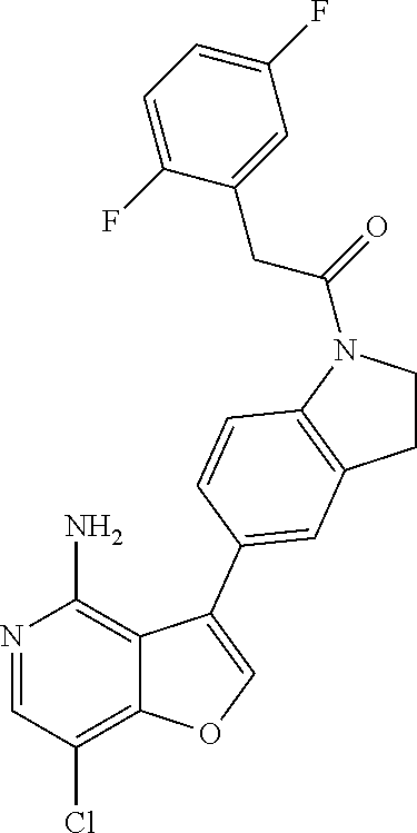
N1=CC(Cl)=C2C(=C1N)C(C1=CC3=C(N(C(=O)CC4=CC(F)=CC=C4F)CC3)C=C1)=CO2
